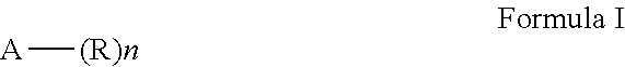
[A][(R)n]
